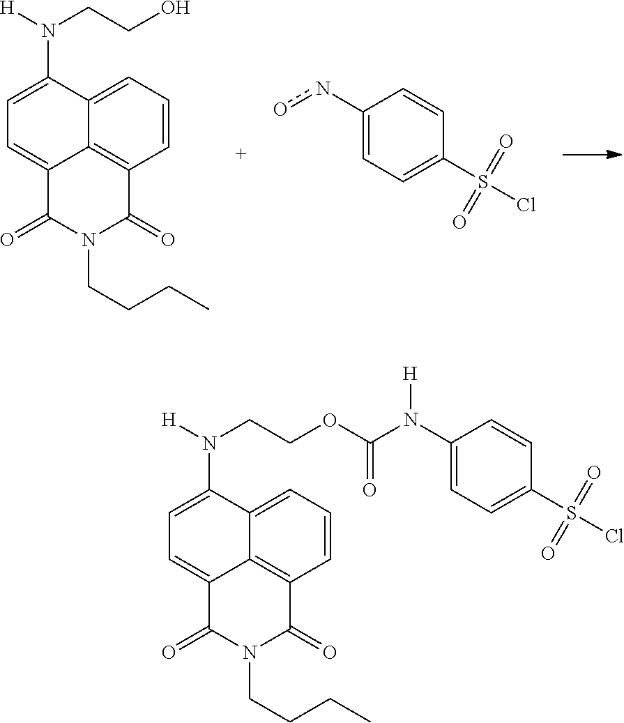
N(C1=CC=C2C3=C(C=CC=C31)C(=O)N(CCCC)C2=O)([H])CCOC(=O)N(C1=CC=C(S(=O)(=O)Cl)C=C1)[H].N(C1=CC=C2C3=C(C=CC=C31)C(=O)N(CCCC)C2=O)([H])CCO.onC1=CC=C(S(=O)(=O)Cl)C=C1
